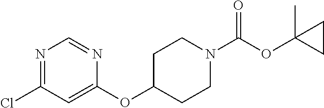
C1(Cl)=NC=NC(OC2CCN(C(OC3(C)CC3)=O)CC2)=C1
